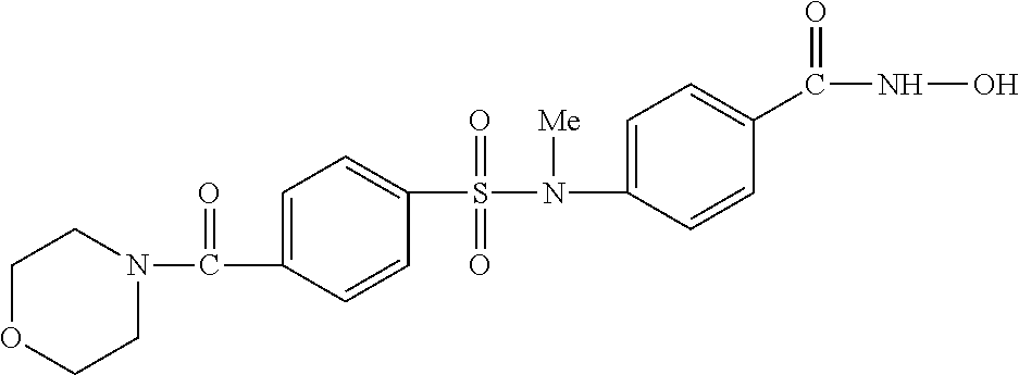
C1(S(N(C2=CC=C(C(NO)=O)C=C2)[Me])(=O)=O)=CC=C(C(N2CCOCC2)=O)C=C1
